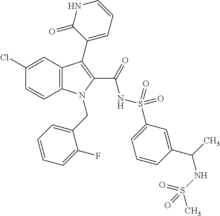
C1(Cl)=CC2=C(C=C1)N(CC1=CC=CC=C1F)C(C(=O)NS(=O)(=O)C1=CC=CC(C(NS(=O)(C)=O)C)=C1)=C2C1=CC=CNC1=O
